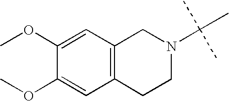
C1=C(OC)C(OC)=CC2=C1CN(C(C)(C)C)CC2
